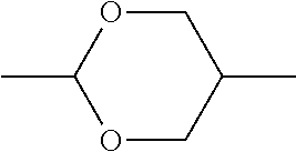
C1OC(C)OCC1C
